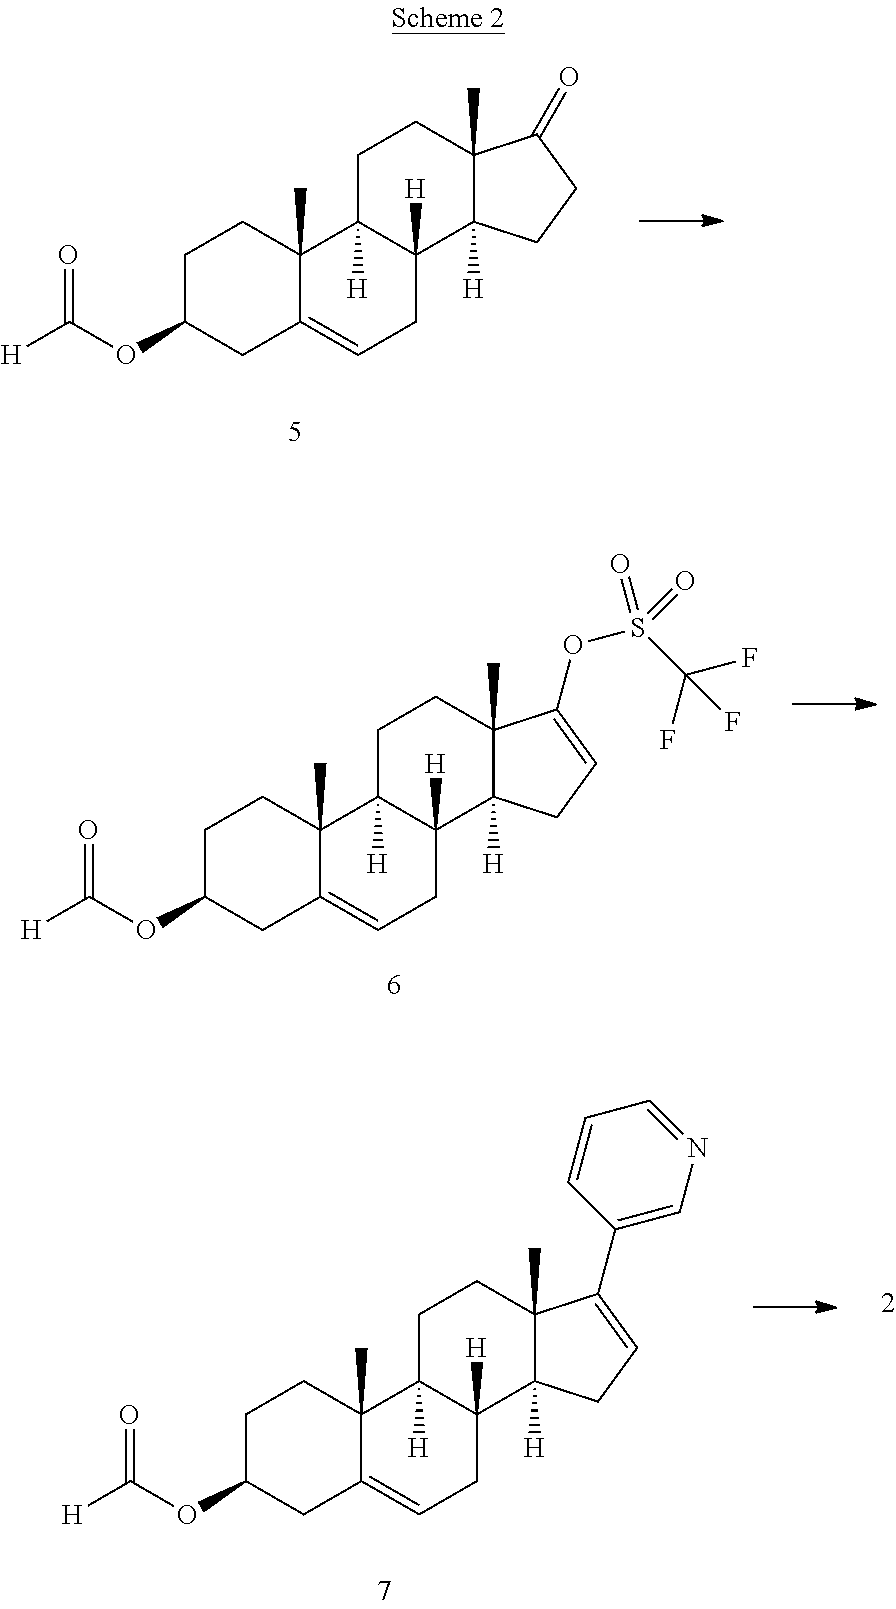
C1C(OC([H])=O)CC2=CCC3([H])C([H])(C2(C)C1)CCC1(C)C3([H])CCC1=O.C1C(OC([H])=O)CC2=CCC3([H])C([H])(C2(C)C1)CCC1(C)C3([H])CC=C1OS(=O)(C(F)(F)F)=O.C1C(OC([H])=O)CC2=CCC3([H])C([H])(C2(C)C1)CCC1(C)C3([H])CC=C1C1=CN=CC=C1
